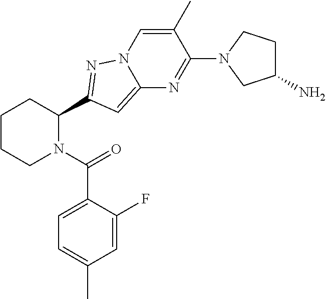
C1CCN(C(=O)C2=CC=C(C)C=C2F)C(C2=NN3C(=C2)N=C(N2CC(N)CC2)C(C)=C3)C1
